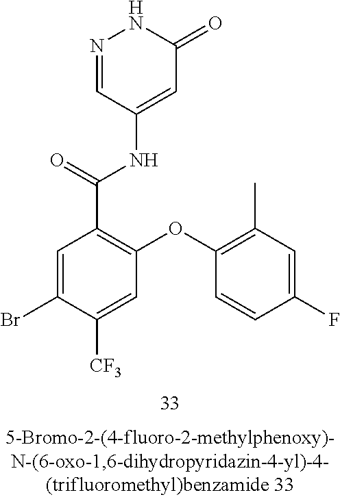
N1=CC(NC(C2=C(OC3=C(C)C=C(F)C=C3)C=C([CF3])C(Br)=C2)=O)=CC(=O)N1
